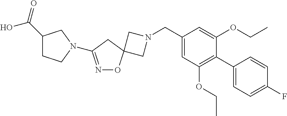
C1N(CC2=CC(OCC)=C(C3=CC=C(F)C=C3)C(OCC)=C2)CC12ON=C(N1CCC(C(=O)O)C1)C2
